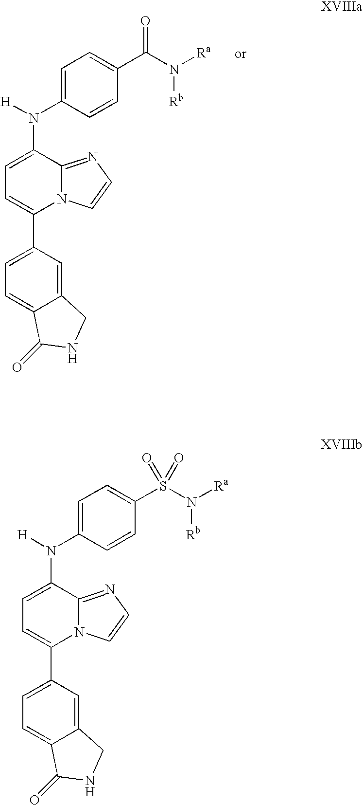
C1=C(C2=CC=C(N(C3=CC=C(C(N([Rb])[Ra])=O)C=C3)[H])C3=NC=CN23)C=C2C(=C1)C(=O)NC2.C1=C(C2=CC=C(N(C3=CC=C(S(N([Rb])[Ra])(=O)=O)C=C3)[H])C3=NC=CN23)C=C2C(=C1)C(=O)NC2
